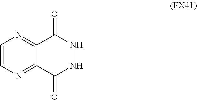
C1=CN=C2C(=N1)C(=O)[NH]NC2=O
